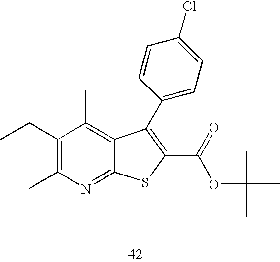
C1(CC)=C(C)N=C2C(=C1C)C(C1=CC=C(Cl)C=C1)=C(C(=O)OC(C)(C)C)S2
